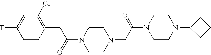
C(C(=O)N1CCN(CC(N2CCN(C3CCC3)CC2)=O)CC1)C1=C(Cl)C=C(F)C=C1
